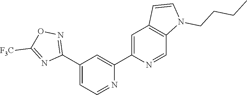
C1=C(C2=CC(C3=NOC([F3C])=N3)=CC=N2)N=CC2=C1C=CN2CCCC
